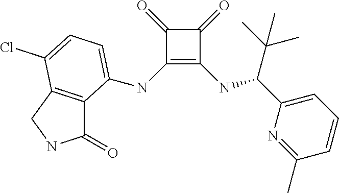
C1(=O)C(NC2=CC=C(Cl)C3=C2C(=O)NC3)=C(NC(C(C)(C)C)C2=CC=CC(C)=N2)C1=O
